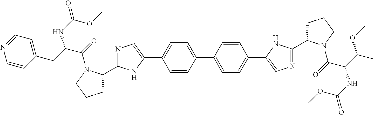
C1=CC(C2=CC=C(C3=CN=C(C4CCCN4C(=O)C(C(OC)C)NC(=O)OC)N3)C=C2)=CC=C1C1=CN=C(C2CCCN2C(=O)C(CC2=CC=NC=C2)NC(OC)=O)N1
